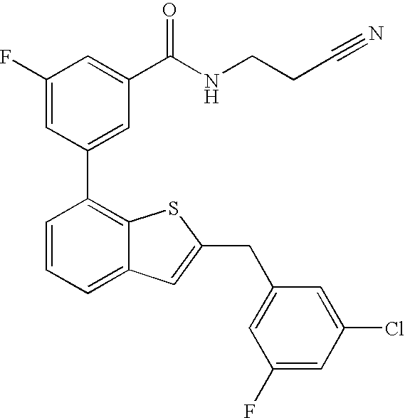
C1(F)=CC(C2=C3C(=CC=C2)C=C(CC2=CC(F)=CC(Cl)=C2)S3)=CC(C(NCCC#N)=O)=C1
